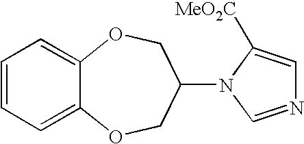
C1=CC=C2C(=C1)OCC(N1C=NC=C1[MeO2C])CO2
